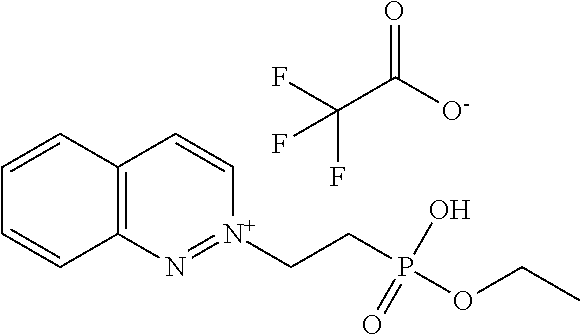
C12=C(C=CC=C1)C=C[N+](CCP(OCC)(O)=O)=N2.O=C(C(F)(F)F)[O-]
